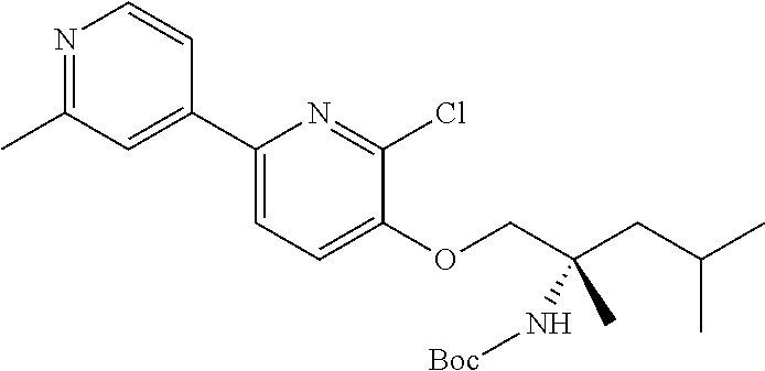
N1=C(C)C=C(C2=CC=C(OCC(C)(N[Boc])CC(C)C)C(Cl)=N2)C=C1
